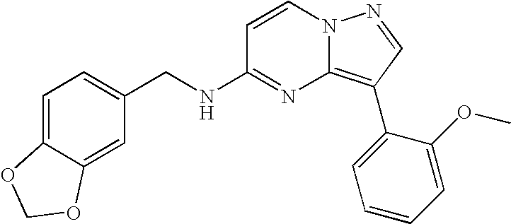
C1(CNC2=NC3=C(C4=CC=CC=C4OC)C=NN3C=C2)=CC=C2C(=C1)OCO2
